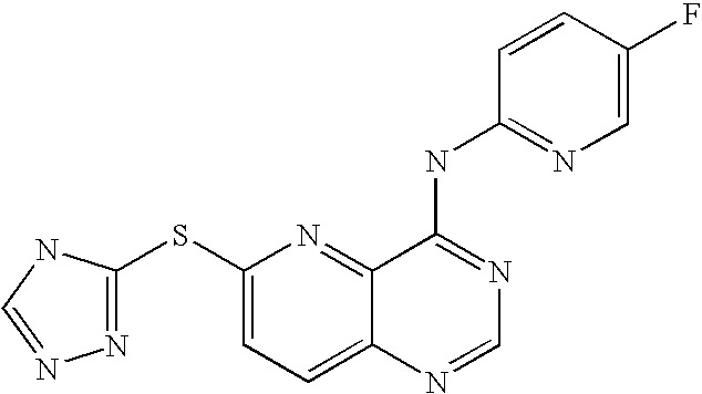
C1(SC2=NN=CN2)=CC=C2C(=N1)C(NC1=NC=C(F)C=C1)=NC=N2
